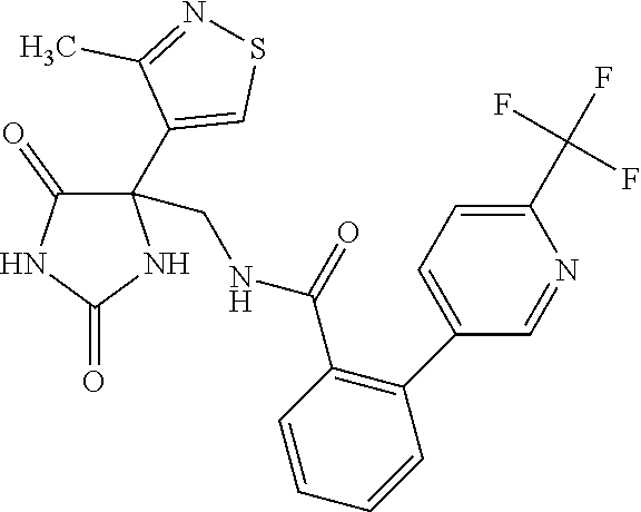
C1(CNC(C2=C(C3=CC=C(C(F)(F)F)N=C3)C=CC=C2)=O)(C2=CSN=C2C)C(=O)NC(=O)N1
